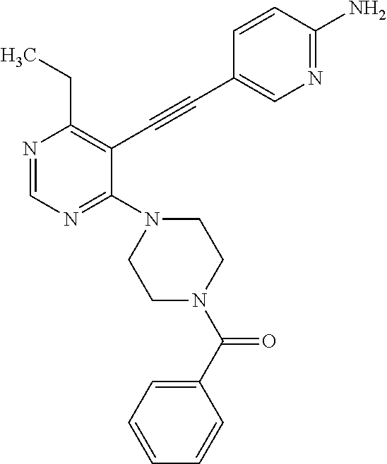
N1=CN=C(N2CCN(C(C3=CC=CC=C3)=O)CC2)C(C#CC2=CN=C(N)C=C2)=C1CC
